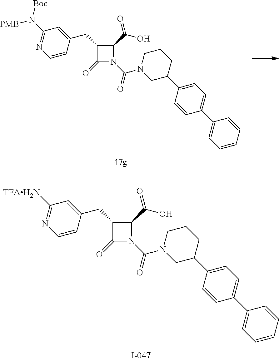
C1(CC2=CC(N([PMB])[Boc])=NC=C2)C(C(O)=O)N(C(=O)N2CC(C3=CC=C(C4=CC=CC=C4)C=C3)CCC2)C1=O.C1(CC2=CC([TFAH2N])=NC=C2)C(C(O)=O)N(C(=O)N2CC(C3=CC=C(C4=CC=CC=C4)C=C3)CCC2)C1=O
